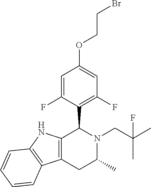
C1=C(F)C(C2N(CC(C)(C)F)C(C)CC3=C2NC2=C3C=CC=C2)=C(F)C=C1OCCBr
